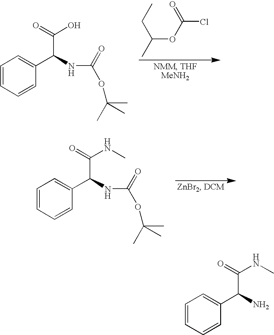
O(C(=O)Cl)C(CC)C.C1=CC=CC(C(NC(OC(C)(C)C)=O)C(=O)O)=C1.C1=CC=CC(C(NC(OC(C)(C)C)=O)C(=O)NC)=C1.C1=CC=CC(C(N)C(=O)NC)=C1
